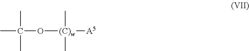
CC(O[(C)w](C)(C)[A5])(C)C
